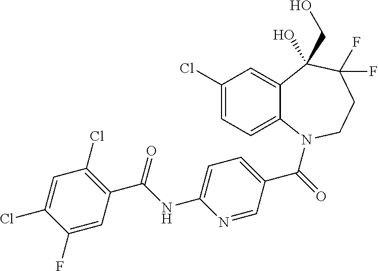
C12=CC(Cl)=CC=C1N(C(=O)C1=CC=C(NC(C3=C(Cl)C=C(Cl)C(F)=C3)=O)N=C1)CCC(F)(F)C2(CO)O
